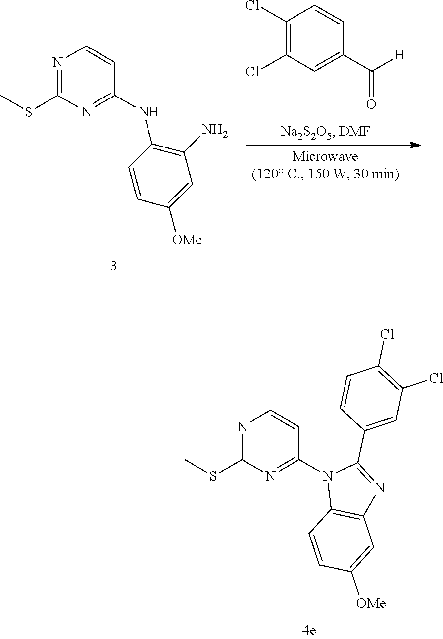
N1=C(SC)N=C(NC2=C(N)C=C([OMe])C=C2)C=C1.ClC1=C(Cl)C=CC(C([H])=O)=C1.N1=C(SC)N=C(N2C3=C(N=C2C2=CC(Cl)=C(Cl)C=C2)C=C([OMe])C=C3)C=C1
